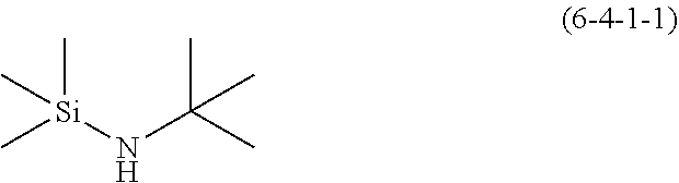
C[Si](NC(C)(C)C)(C)C
